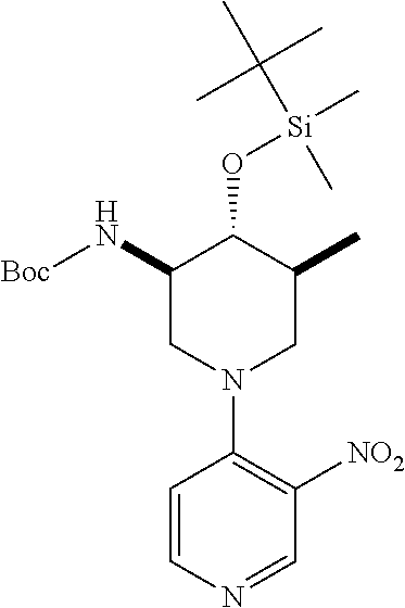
C1([NO2])=C(N2CC(N[Boc])C(O[Si](C)(C(C)(C)C)C)C(C)C2)C=CN=C1
